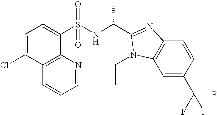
C1(S(NC(C)C2=NC3=C(C=C(C(F)(F)F)C=C3)N2CC)(=O)=O)=CC=C(Cl)C2=C1N=CC=C2
